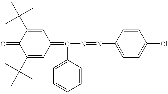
C1(C(C)(C)C)=CC(=C(N=NC2=CC=C(Cl)C=C2)C2=CC=CC=C2)C=C(C(C)(C)C)C1=O
